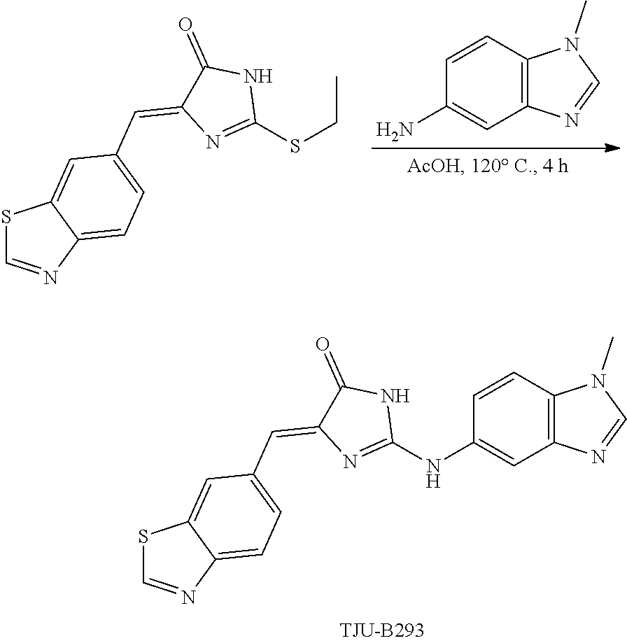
S1C=NC2=CC=C(C=C3N=C(SCC)NC3=O)C=C12.C12=C(C=CC(N)=C1)N(C)C=N2.S1C=NC2=CC=C(C=C3N=C(NC4=CC5=C(C=C4)N(C)C=N5)NC3=O)C=C12
